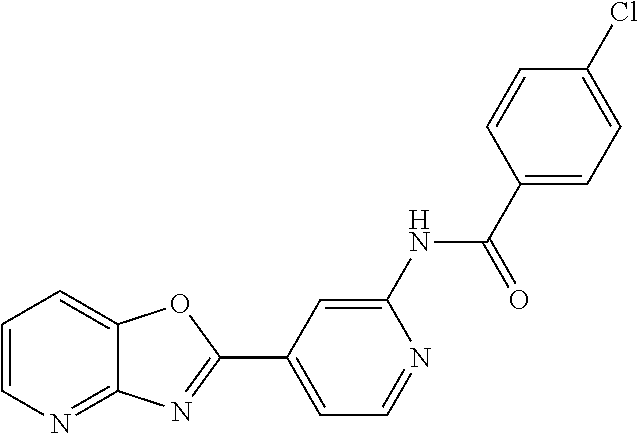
C1=C(NC(=O)C2=CC=C(Cl)C=C2)N=CC=C1C1=NC2=NC=CC=C2O1
